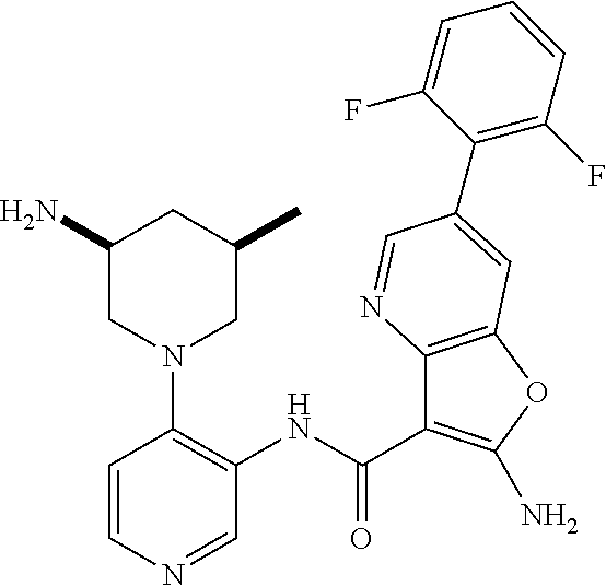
C(C1=C(N)OC2=C1N=CC(C1=C(F)C=CC=C1F)=C2)(=O)NC1=C(N2CC(C)CC(N)C2)C=CN=C1
